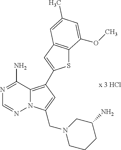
S1C2=C(C=C1C1=C3N(N=CN=C3N)C(CN3CCCC(N)C3)=C1)C=C(C)C=C2OC
